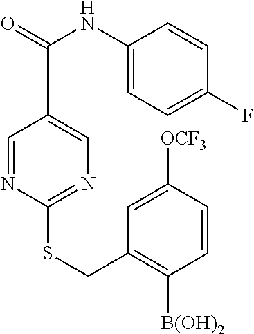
C1(NC(C2=CN=C(SCC3=C([B(OH)2])C=CC([OCF3])=C3)N=C2)=O)=CC=C(F)C=C1
